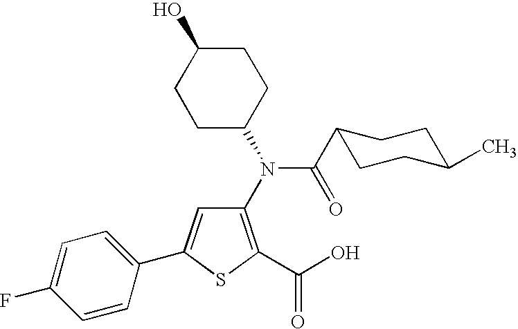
C1(N(C(C2CCC(C)CC2)=O)C2CCC(O)CC2)=C(C(O)=O)SC(C2=CC=C(F)C=C2)=C1
